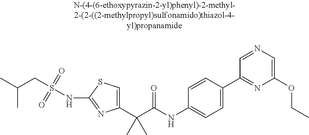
C1(C(C(NC2=CC=C(C3=NC(OCC)=CN=C3)C=C2)=O)(C)C)=CSC(NS(CC(C)C)(=O)=O)=N1
